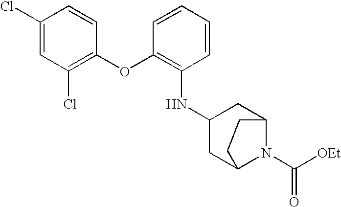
C1(Cl)=CC(Cl)=C(OC2=C(NC3CC4N(C([OEt])=O)C(C3)CC4)C=CC=C2)C=C1
